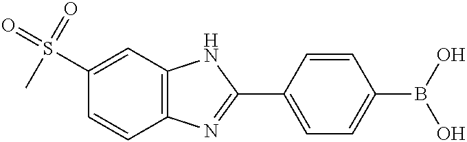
C1(S(=O)(=O)C)=CC2=C(C=C1)N=C(C1=CC=C(B(O)O)C=C1)N2
